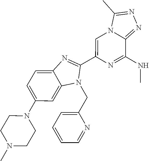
C1=C(N2CCN(C)CC2)C=C2C(=C1)N=C(C1=CN3C(=NN=C3C)C(NC)=N1)N2CC1=CC=CC=N1
